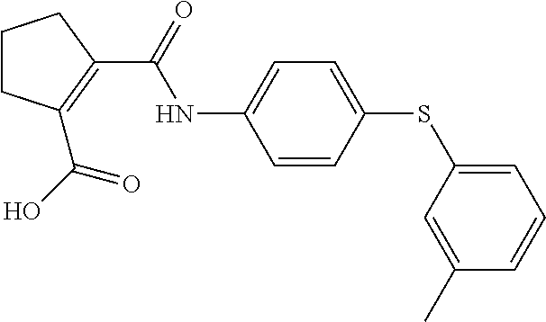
C1CCC(C(NC2=CC=C(SC3=CC=CC(C)=C3)C=C2)=O)=C1C(O)=O
